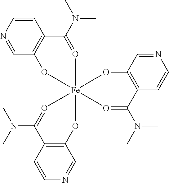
C1=CN=CC2=C1C(N(C)C)=O[Fe]13(O2)(OC2=C(C=CN=C2)C(N(C)C)=O1)O=C(N(C)C)C1=C(C=NC=C1)O3
